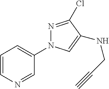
C1=CN=CC(N2N=C(Cl)C(NCC#C)=C2)=C1
